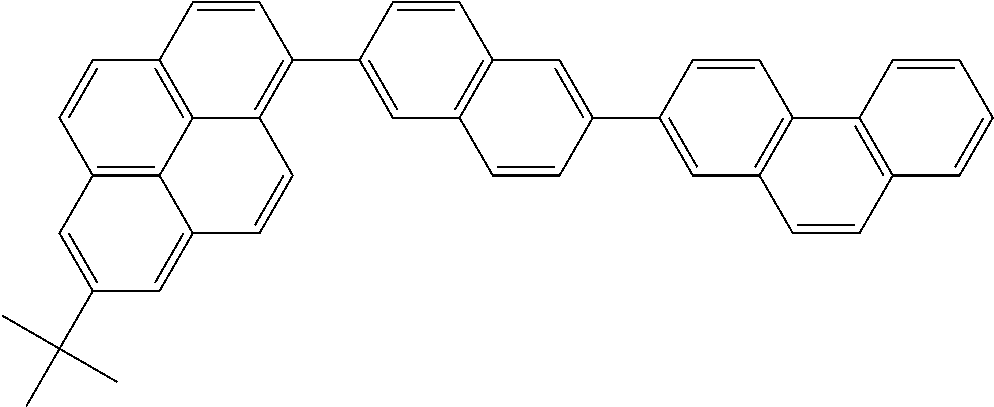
C12=C3C4=C(C=C1)C=CC(C1=CC5=C(C=C1)C=C(C1=CC6=C(C=C1)C1=C(C=C6)C=CC=C1)C=C5)=C4C=CC3=CC(C(C)(C)C)=C2
